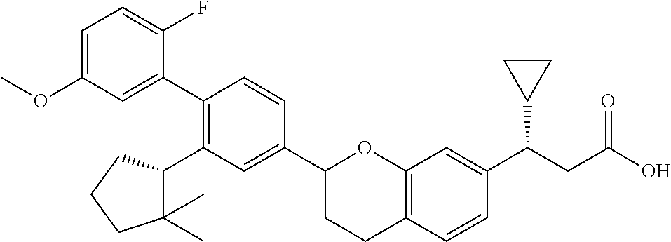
C1(C2=C(C3C(C)(C)CCC3)C=C(C3CCC4=C(O3)C=C(C(CC(O)=O)C3CC3)C=C4)C=C2)=CC(OC)=CC=C1F
